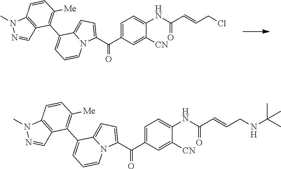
N1(C)N=CC2=C1C=CC([Me])=C2C1=CC=CN2C1=CC=C2C(C1=CC=C(NC(C=CCCl)=O)C([CN])=C1)=O.N1(C)N=CC2=C1C=CC([Me])=C2C1=CC=CN2C1=CC=C2C(C1=CC=C(NC(=O)C=CCNC(C)(C)C)C([CN])=C1)=O
